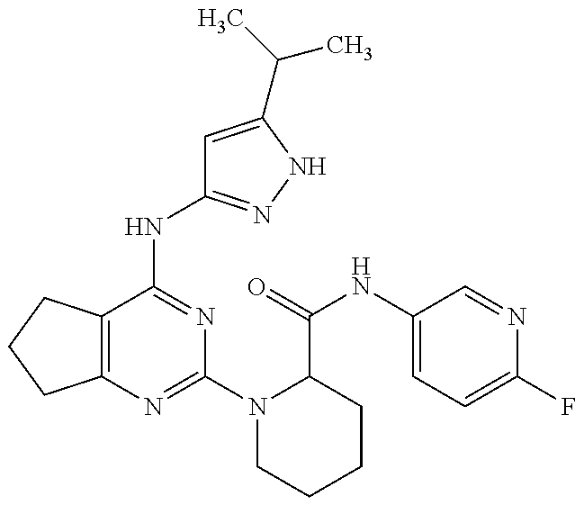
C12=C(C(NC3=NNC(C(C)C)=C3)=NC(N3CCCCC3C(=O)NC3=CC=C(F)N=C3)=N1)CCC2
